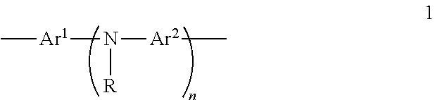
C[Ar1]N([R])[Ar2]C
